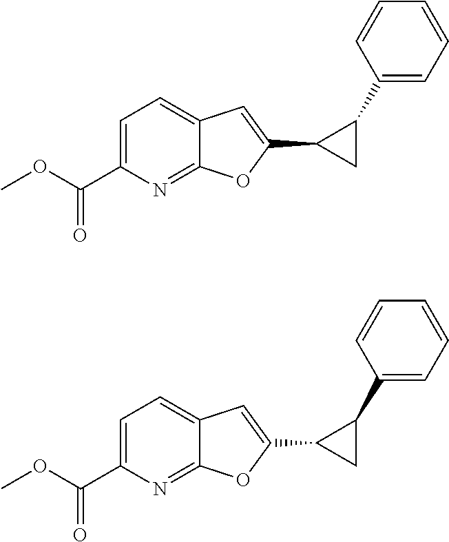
C1=C(C(OC)=O)N=C2C(=C1)C=C(C1CC1C1=CC=CC=C1)O2.C1=C(C(OC)=O)N=C2C(=C1)C=C(C1CC1C1=CC=CC=C1)O2
